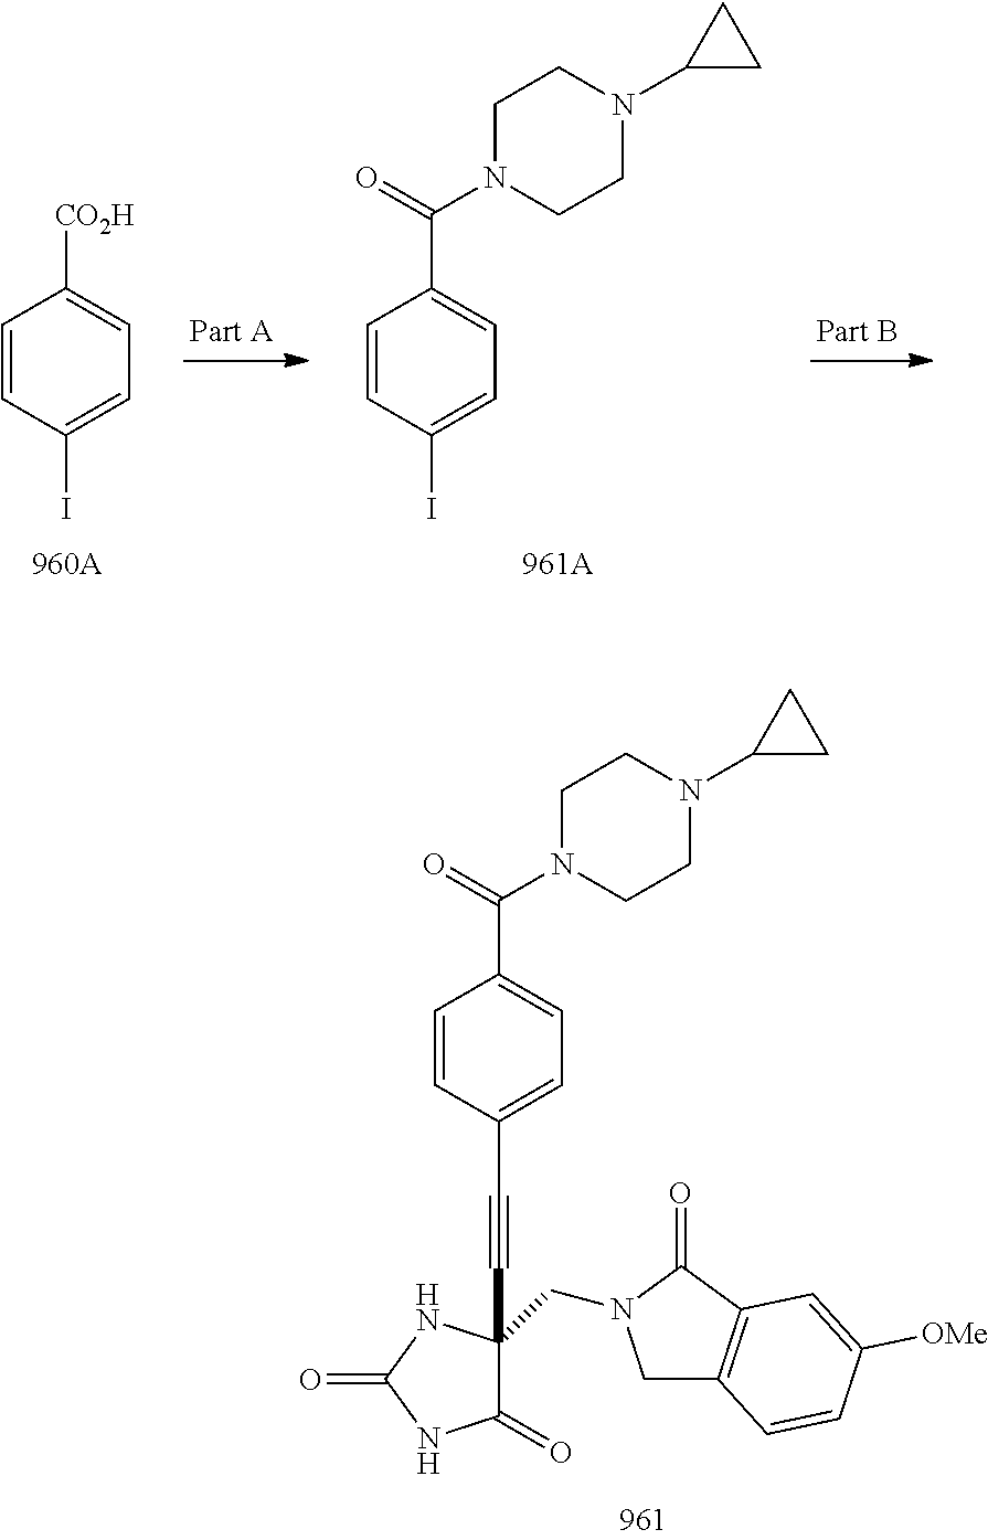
C1=CC(I)=CC=C1[CO2H].C1=CC(I)=CC=C1C(=O)N1CCN(C2CC2)CC1.C1=CC(C#CC2(CN3CC4=C(C3=O)C=C([OMe])C=C4)C(=O)NC(=O)N2)=CC=C1C(N1CCN(C2CC2)CC1)=O
